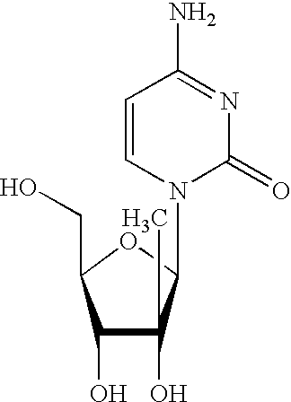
C1(O)C(C)(O)C(N2C(=O)N=C(N)C=C2)OC1CO
